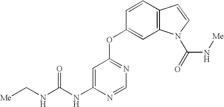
C(NC1=CC(OC2=CC3=C(C=C2)C=CN3C(=O)N[Me])=NC=N1)(NC[Me])=O
